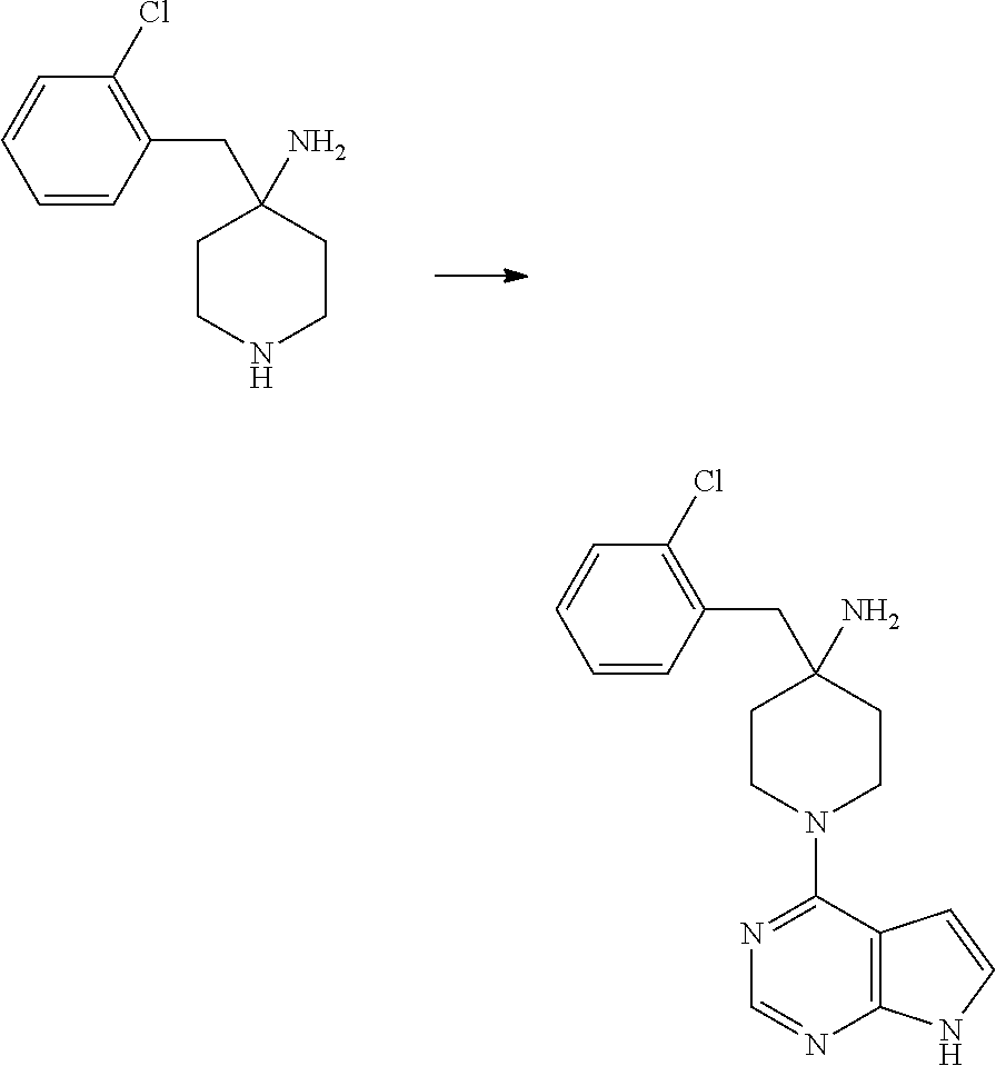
C1=CC(CC2(N)CCN(C3=NC=NC4=C3C=CN4)CC2)=C(Cl)C=C1.C1=CC(CC2(N)CCNCC2)=C(Cl)C=C1
